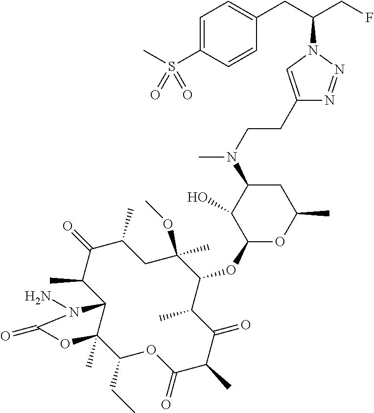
C1(C)C(=O)C(C)C2C(C)(C(CC)OC(=O)C(C)C(=O)C(C)C(OC3OC(C)CC(N(CCC4=CN(C(CC5=CC=C(S(C)(=O)=O)C=C5)CF)N=N4)C)C3O)C(C)(OC)C1)OC(=O)N2N
